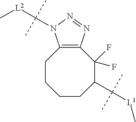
C1(F)(F)C(C([L1]C)(C)C)CCCCC2=C1N=NN2C([L2]C)(C)C
